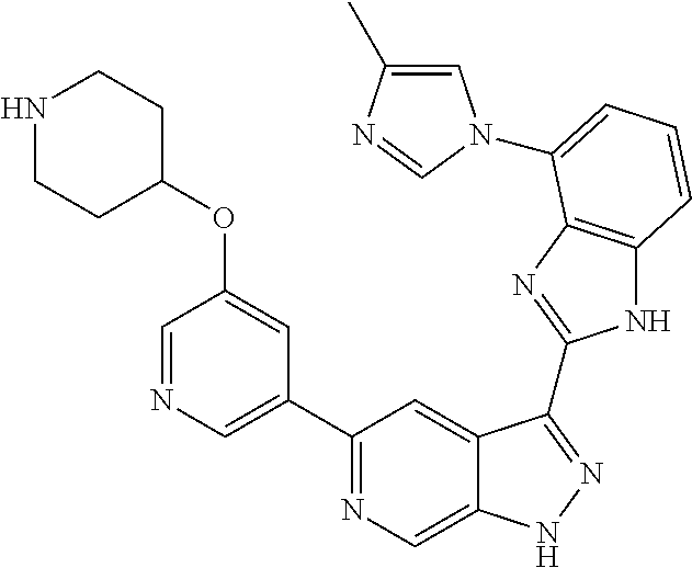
C1(C2=NC=C3C(=C2)C(C2=NC4=C(N2)C=CC=C4N2C=C(C)N=C2)=NN3)=CN=CC(OC2CCNCC2)=C1
